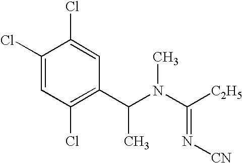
C1(Cl)=CC(Cl)=C(C(N(C([C2H5])=N[CN])C)C)C=C1Cl
